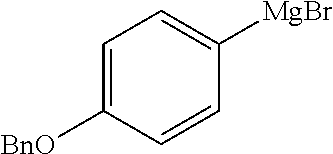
C1=C([BnO])C=CC([MgBr])=C1
